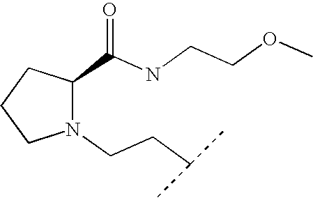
N1(CCC(C)C)C(C(NCCOC)=O)CCC1
